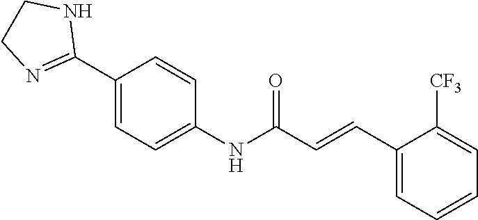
C1(C2=NCCN2)=CC=C(NC(C=CC2=CC=CC=C2[CF3])=O)C=C1
